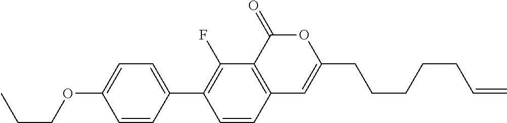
C12=C(C(=O)OC(CCCCCC=C)=C1)C(F)=C(C1=CC=C(OCCC)C=C1)C=C2
